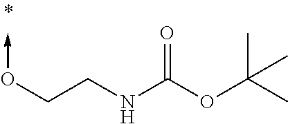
O(CCNC(OC(C)(C)C)=O)->C
